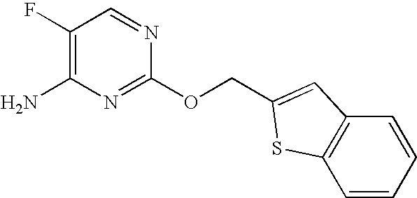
C1(F)=C(N)N=C(OCC2=CC3=C(C=CC=C3)S2)N=C1
